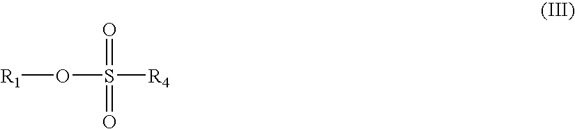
[R1]OS(=O)(=O)[R4]
